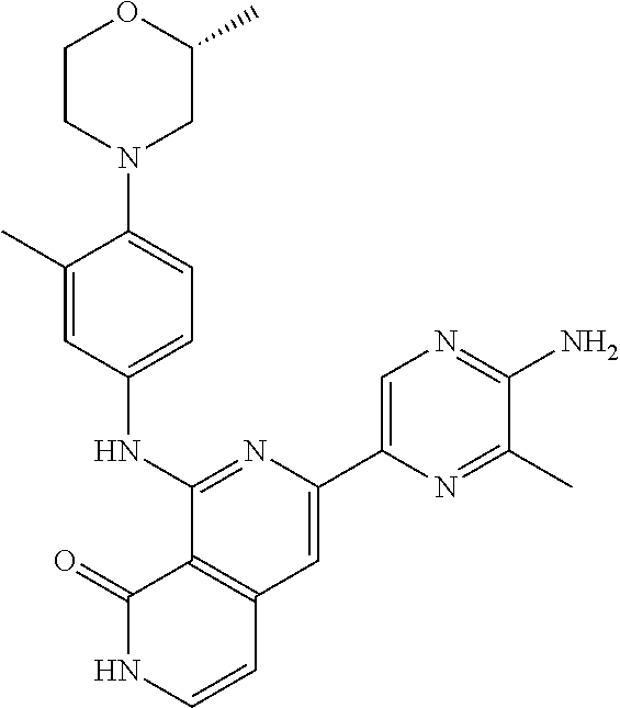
C1(C)=CC(NC2=NC(C3=CN=C(N)C(C)=N3)=CC3=C2C(=O)NC=C3)=CC=C1N1CC(C)OCC1
